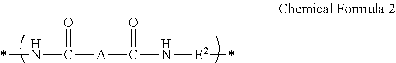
*NC([A]C(N[E2]*)=O)=O
